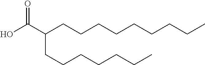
OC(C(CCCCCCCCC)CCCCCCC)=O
